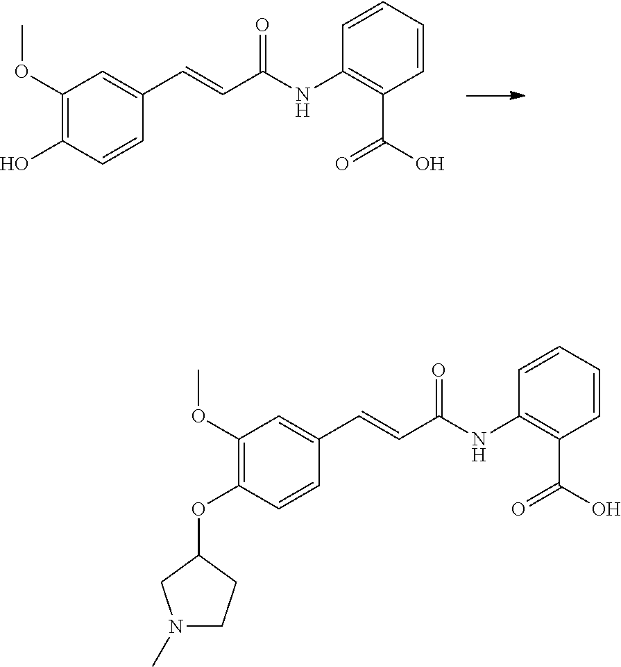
C1(OC)=C(O)C=CC(C=CC(NC2=C(C(O)=O)C=CC=C2)=O)=C1.C1(OC)=C(OC2CN(C)CC2)C=CC(C=CC(NC2=C(C(O)=O)C=CC=C2)=O)=C1
